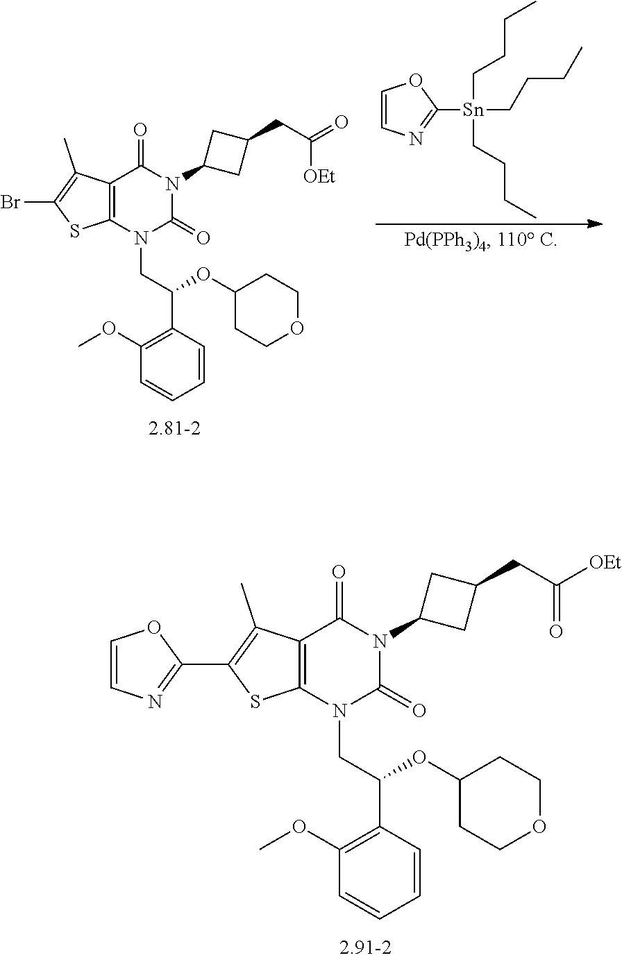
C12=C(N(CC(C3=C(OC)C=CC=C3)OC3CCOCC3)C(=O)N(C3CC(CC([OEt])=O)C3)C1=O)SC(C1=NC=CO1)=C2C.C12=C(N(CC(C3=C(OC)C=CC=C3)OC3CCOCC3)C(=O)N(C3CC(CC(=O)[OEt])C3)C1=O)SC(Br)=C2C.C1=CN=C([Sn](CCCC)(CCCC)CCCC)O1
